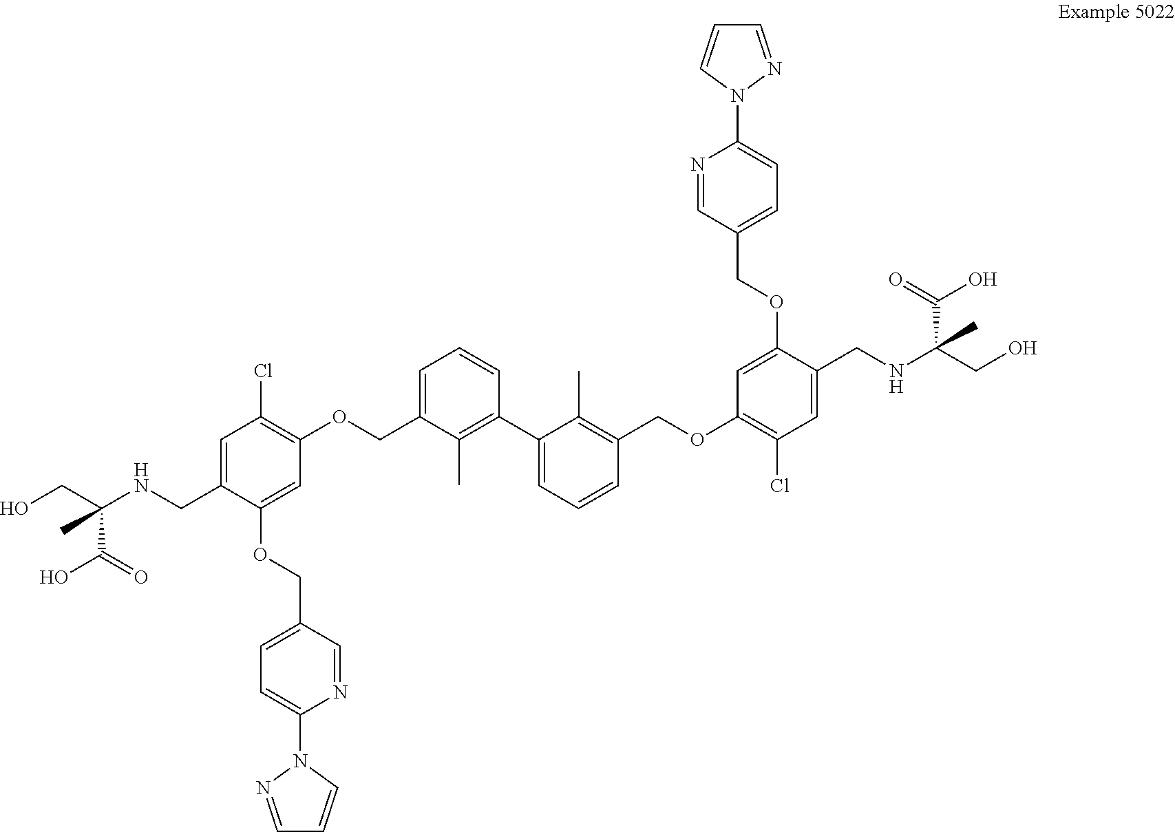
C(C(NCC1=CC(Cl)=C(OCC2=CC=CC(C3=CC=CC(COC4=C(Cl)C=C(CNC(CO)(C(O)=O)C)C(OCC5=CC=C(N6N=CC=C6)N=C5)=C4)=C3C)=C2C)C=C1OCC1=CC=C(N2N=CC=C2)N=C1)(C(O)=O)C)O
